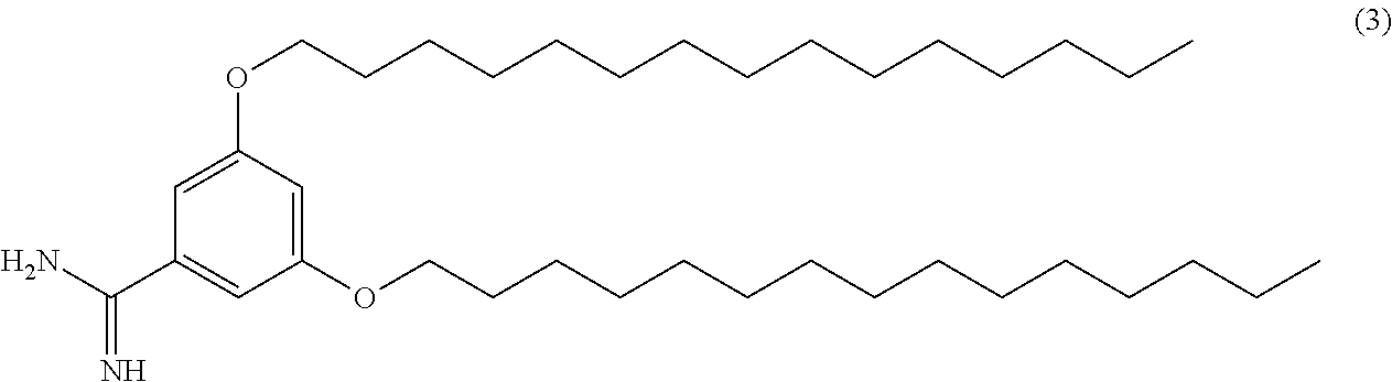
C1=C(OCCCCCCCCCCCCCCC)C=C(OCCCCCCCCCCCCCCC)C=C1C(N)=N
